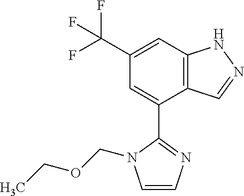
C12=C(C=C(C(F)(F)F)C=C1C1=NC=CN1COCC)NN=C2
